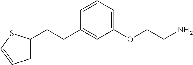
C1(CCC2=CC(OCCN)=CC=C2)=CC=CS1
